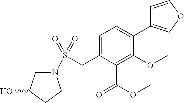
S(CC1=CC=C(C2=COC=C2)C(OC)=C1C(OC)=O)(N1CC(O)CC1)(=O)=O
